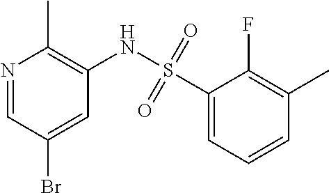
N1=CC(Br)=CC(NS(C2=CC=CC(C)=C2F)(=O)=O)=C1C
